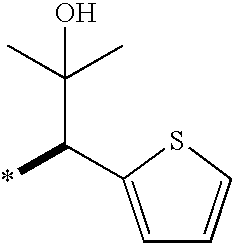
C1=C(C(*)C(C)(C)O)SC=C1
